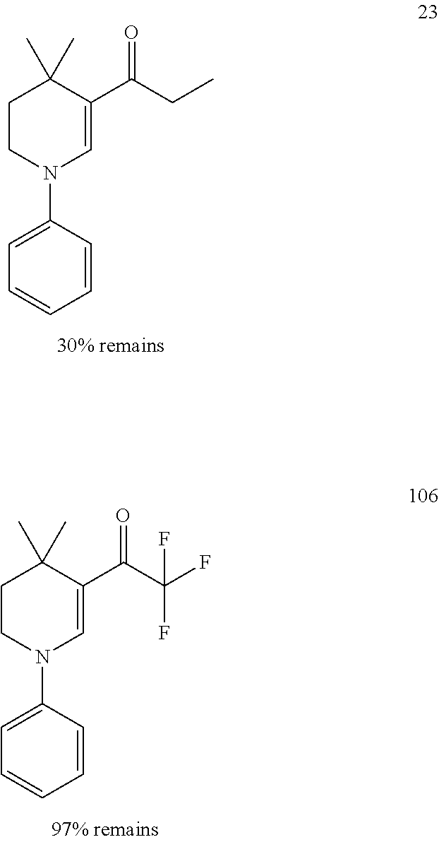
C1CN(C2=CC=CC=C2)C=C(C(CC)=O)C1(C)C.C1CN(C2=CC=CC=C2)C=C(C(=O)C(F)(F)F)C1(C)C
